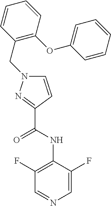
C1=CC(CN2C=CC(C(NC3=C(F)C=NC=C3F)=O)=N2)=C(OC2=CC=CC=C2)C=C1
